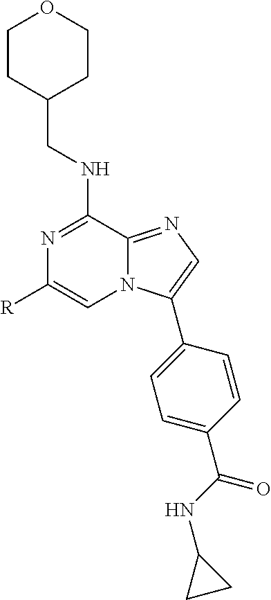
C1CC(CNC2=NC([R])=CN3C2=NC=C3C2=CC=C(C(NC3CC3)=O)C=C2)CCO1
